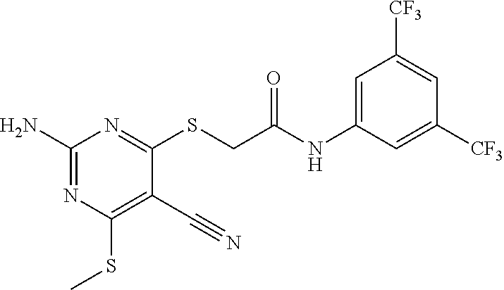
NC1=NC(SC)=C(C#N)C(SCC(=O)NC2=CC([CF3])=CC([CF3])=C2)=N1
